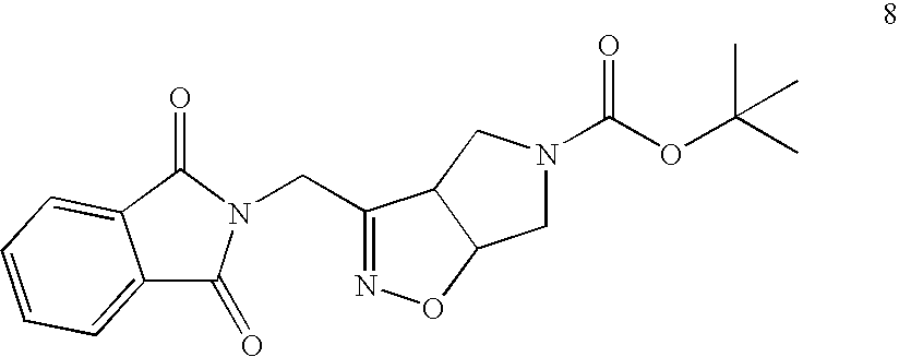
C12=CC=CC=C1C(=O)N(CC1=NOC3C1CN(C(OC(C)(C)C)=O)C3)C2=O
